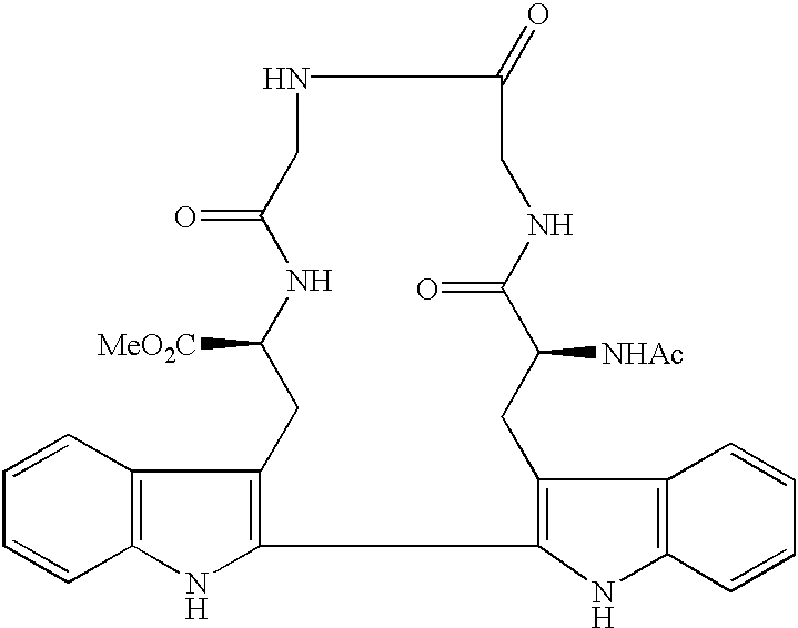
N1CC(=O)NC([MeO2C])CC2=C(NC3=C2C=CC=C3)C2=C(CC([NHAc])C(=O)NCC1=O)C1=C(N2)C=CC=C1
